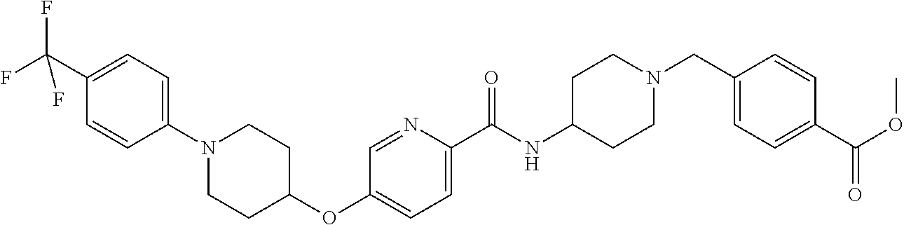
C1(C(F)(F)F)=CC=C(N2CCC(OC3=CC=C(C(NC4CCN(CC5=CC=C(C(=O)OC)C=C5)CC4)=O)N=C3)CC2)C=C1
